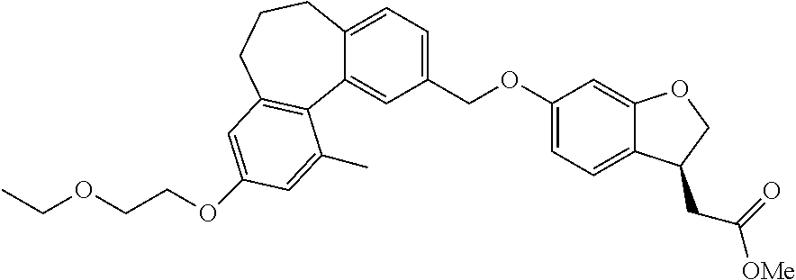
C1(COC2=CC=C3C(=C2)OCC3CC([OMe])=O)=CC=C2C(=C1)C1=C(CCC2)C=C(OCCOCC)C=C1C
